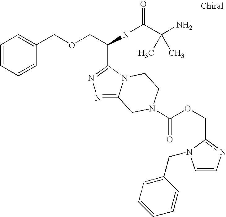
C1=CC=CC(COCC(NC(=O)C(N)(C)C)C2=NN=C3N2CCN(C(=O)OCC2=NC=CN2CC2=CC=CC=C2)C3)=C1
